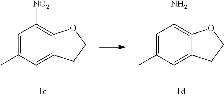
C1=C(C)C=C2C(=C1N)OCC2.C1=C(C)C=C2C(=C1[NO2])OCC2
